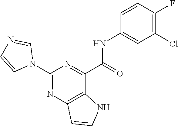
C1(NC(C2=NC(N3C=NC=C3)=NC3=C2NC=C3)=O)=CC(Cl)=C(F)C=C1
